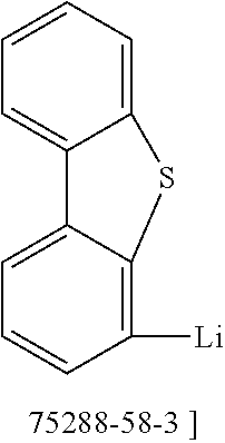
C12=CC=CC=C1C1=CC=CC([Li])=C1S2
